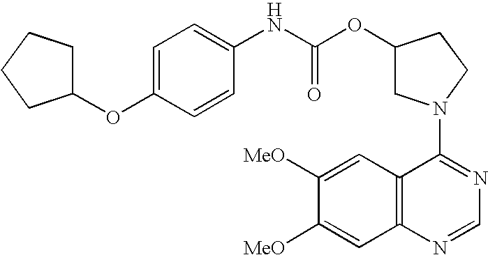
C1(OC2CCCC2)=CC=C(NC(OC2CN(C3=NC=NC4=C3C=C([MeO])C([MeO])=C4)CC2)=O)C=C1
